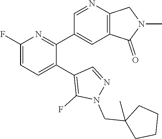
C1(F)=CC=C(C2=C(F)N(CC3(C)CCCC3)N=C2)C(C2=CC3=C(N=C2)CN(C)C3=O)=N1
